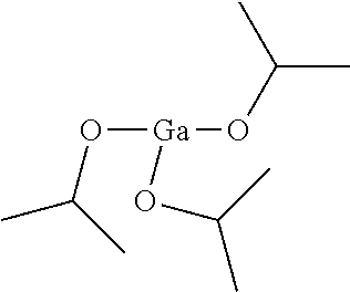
CC(C)O[Ga](OC(C)C)OC(C)C
